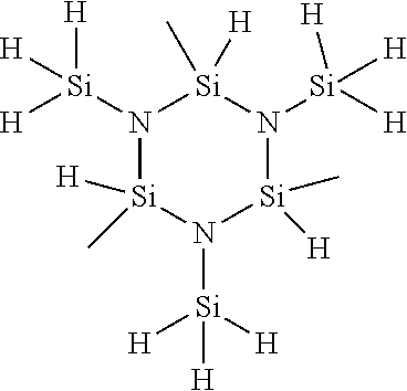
N1([Si]([H])([H])[H])[Si]([H])(C)N([Si]([H])([H])[H])[Si]([H])(C)N([Si]([H])([H])[H])[Si]1([H])C
